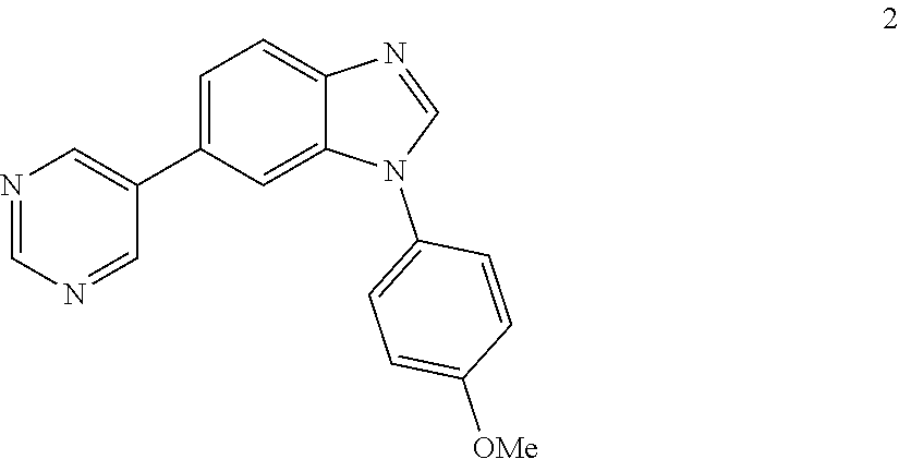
N1=CN=CC(C2=CC=C3C(=C2)N(C2=CC=C([OMe])C=C2)C=N3)=C1
